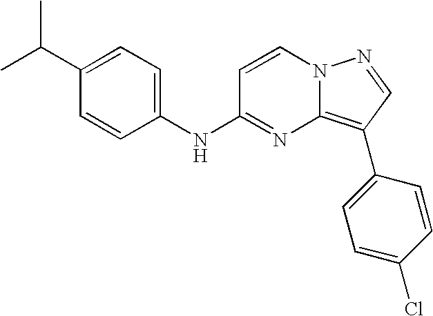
C1(C(C)C)=CC=C(NC2=NC3=C(C4=CC=C(Cl)C=C4)C=NN3C=C2)C=C1
